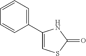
C1(C2=CSC(=O)N2)=CC=CC=C1
